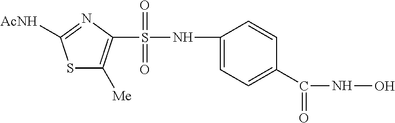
S(NC1=CC=C(C(NO)=O)C=C1)(=O)(=O)C1=C([Me])SC([AcNH])=N1
